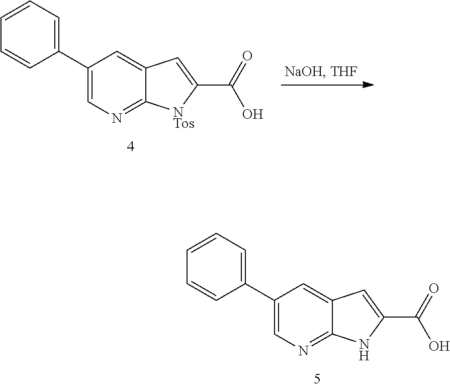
C1=C(C(O)=O)NC2=NC=C(C3=CC=CC=C3)C=C12.C1=C(C(O)=O)[NTos]C2=NC=C(C3=CC=CC=C3)C=C12
